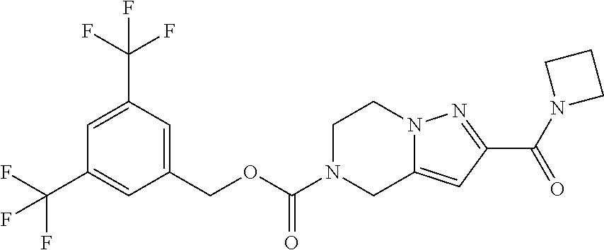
C1(COC(=O)N2CC3=CC(C(N4CCC4)=O)=NN3CC2)=CC(C(F)(F)F)=CC(C(F)(F)F)=C1
